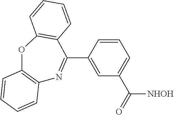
C12=C(OC3=C(C(C4=CC(C(=O)[NHOH])=CC=C4)=N1)C=CC=C3)C=CC=C2
